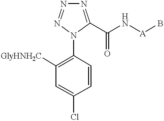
N1=C(C(N[A]B)=O)N(C2=C([GlyHNH2C])C=C(Cl)C=C2)N=N1
